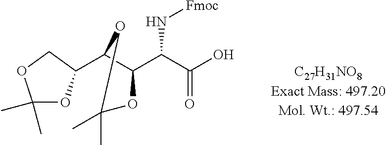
C1(C2OC(C)(C)OC2)C(C(C(O)=O)N[Fmoc])OC(C)(C)O1
